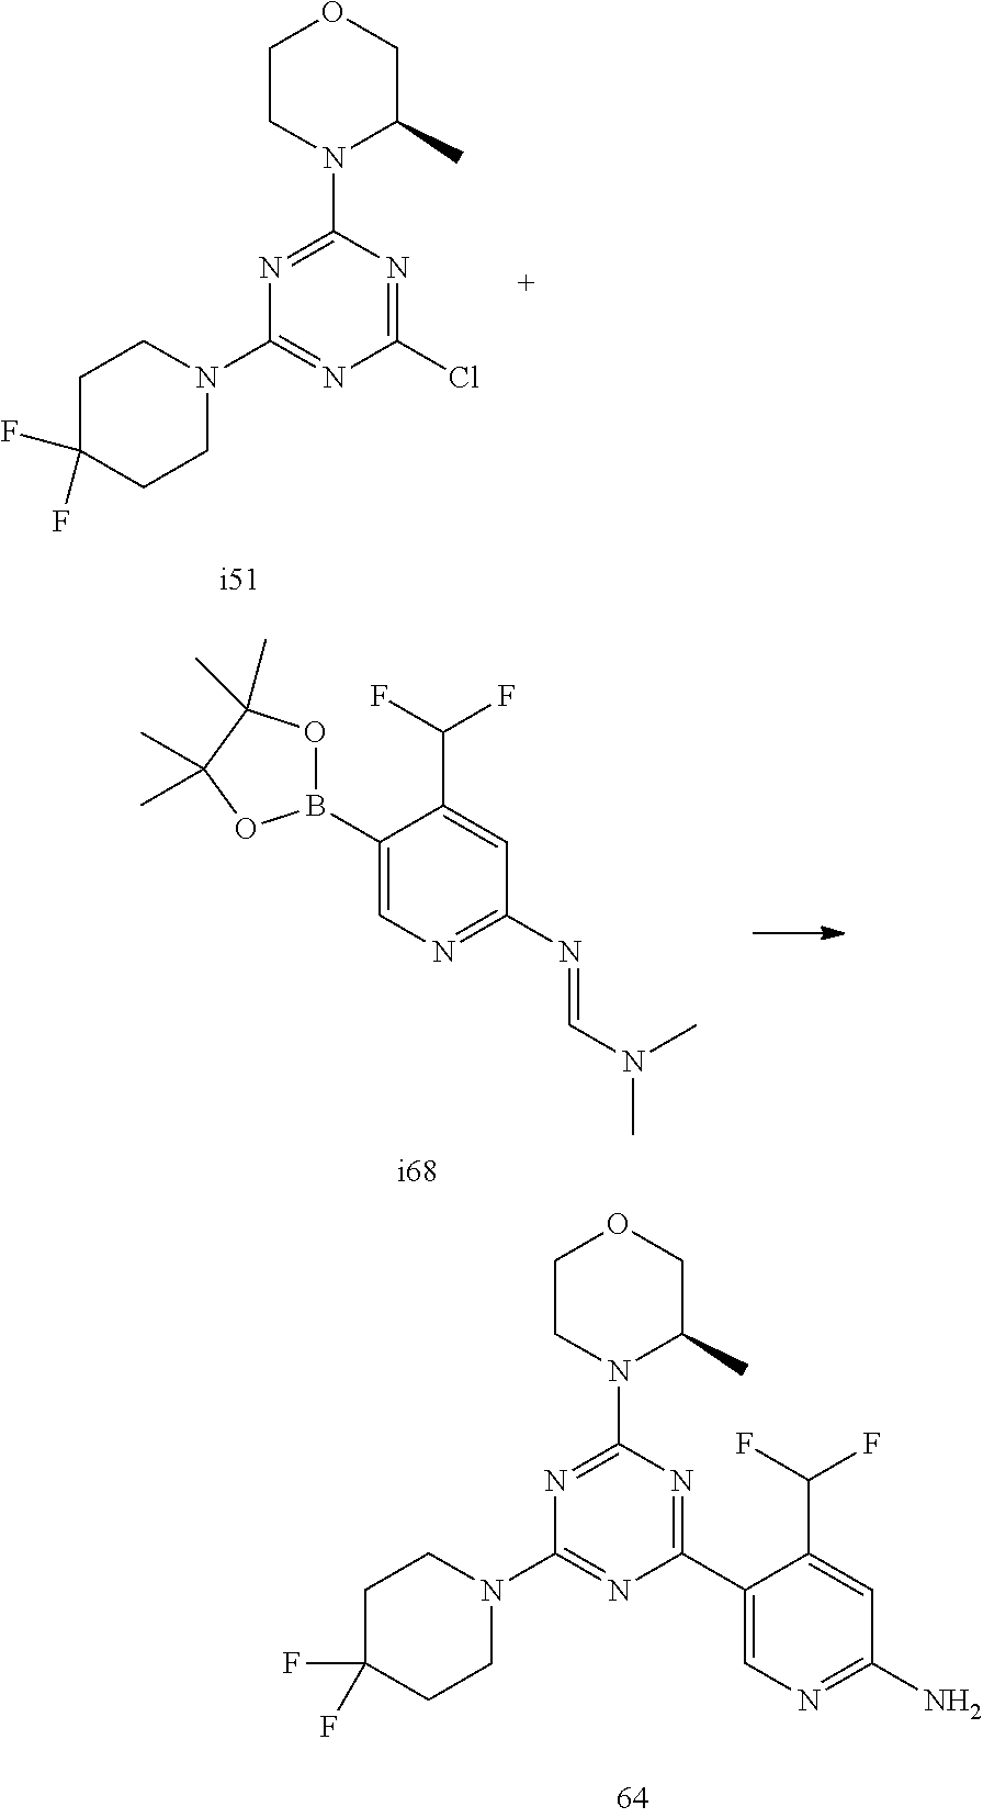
C1(B2OC(C)(C)C(C)(C)O2)=CN=C(N=CN(C)C)C=C1C(F)F.C1(C2=CN=C(N)C=C2C(F)F)=NC(N2C(C)COCC2)=NC(N2CCC(F)(F)CC2)=N1.C1(Cl)=NC(N2C(C)COCC2)=NC(N2CCC(F)(F)CC2)=N1
